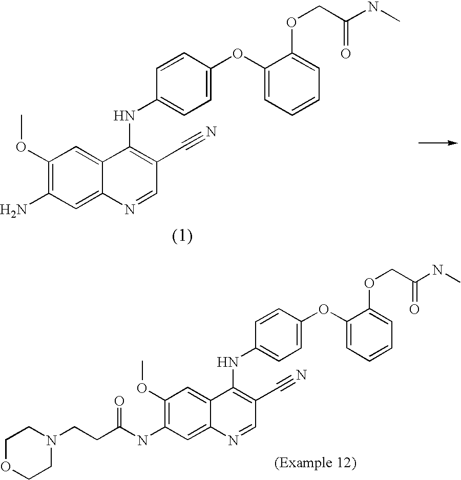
C1(OC)=C(N)C=C2C(=C1)C(NC1=CC=C(OC3=CC=CC=C3OCC(NC)=O)C=C1)=C(C#N)C=N2.C1(OC)=C(NC(CCN2CCOCC2)=O)C=C2C(=C1)C(NC1=CC=C(OC3=CC=CC=C3OCC(NC)=O)C=C1)=C(C#N)C=N2
